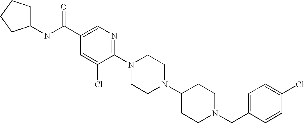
C1(Cl)=CC=C(CN2CCC(N3CCN(C4=NC=C(C(NC5CCCC5)=O)C=C4Cl)CC3)CC2)C=C1
